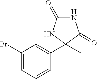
C1(Br)=CC=CC(C2(C)NC(=O)NC2=O)=C1
